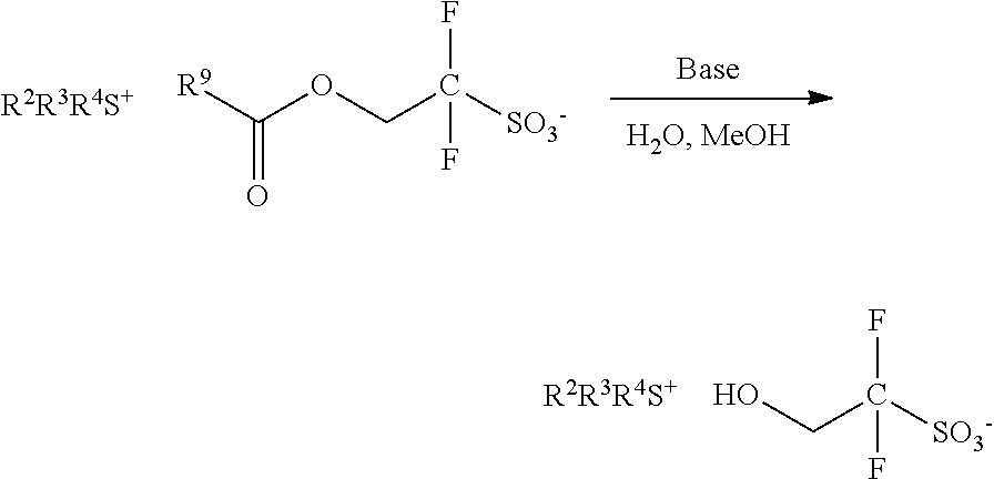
[Base].O(CC([SO3-])(F)F)C([R9])=O.OCC([SO3-])(F)F
